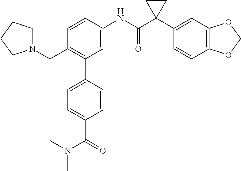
C1=C(NC(C2(C3=CC4=C(C=C3)OCO4)CC2)=O)C=CC(CN2CCCC2)=C1C1=CC=C(C(=O)N(C)C)C=C1
